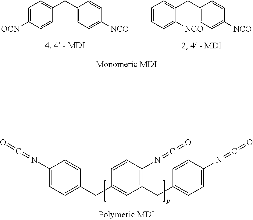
C1=C([OCN])C=CC(CC2=CC=C([NCO])C=C2)=C1.C1=CC=C([NCO])C(CC2=CC=C([NCO])C=C2)=C1.C1(N=C=O)=CC=C(CC2=CC(CC3=CC=C(N=C=O)C=C3)=C(N=C=O)C=C2)C=C1
